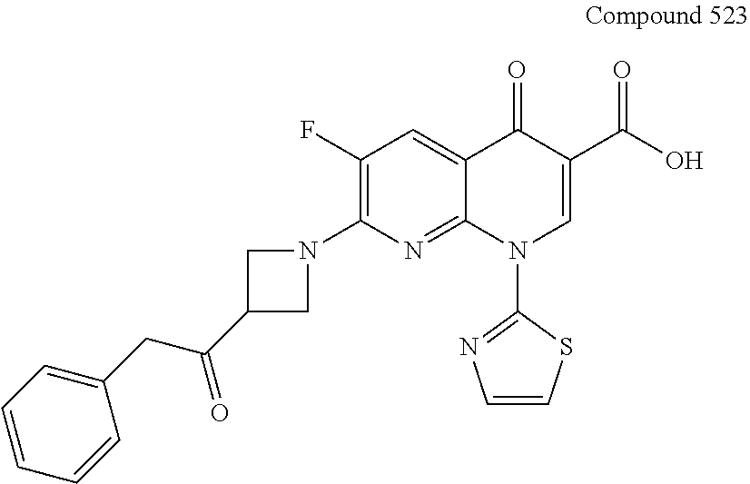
C1(F)=C(N2CC(C(CC3=CC=CC=C3)=O)C2)N=C2C(=C1)C(=O)C(C(O)=O)=CN2C1=NC=CS1
